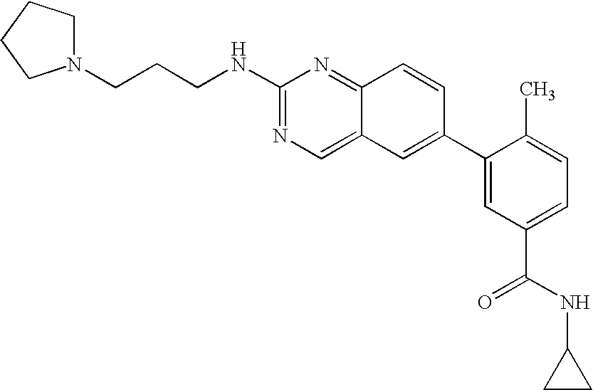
C12=NC(NCCCN3CCCC3)=NC=C1C=C(C1=CC(C(NC3CC3)=O)=CC=C1C)C=C2
